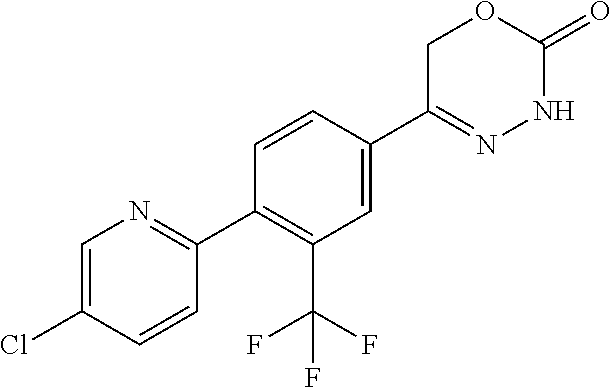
C1=CC(C2=NNC(=O)OC2)=CC(C(F)(F)F)=C1C1=NC=C(Cl)C=C1
